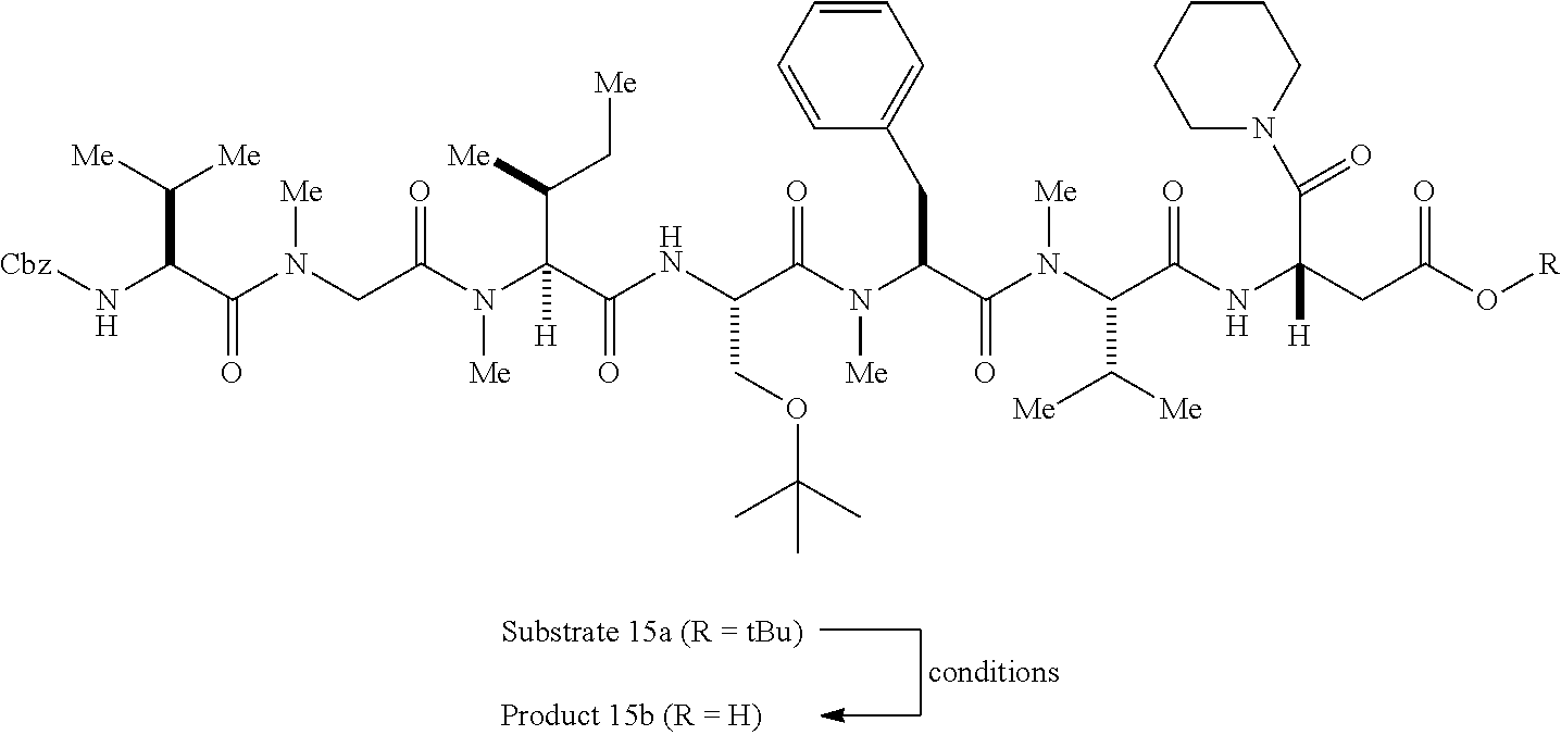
C(N(C(C(NC(C(N(C(C(N(C(C(NC(CC(O[R])=O)(C(N1CCCCC1)=O)[H])=O)C([Me])[Me])[Me])=O)CC1=CC=CC=C1)[Me])=O)COC(C)(C)C)=O)(C([Me])C[Me])[H])[Me])(CN(C(C(N[Cbz])C([Me])[Me])=O)[Me])=O
